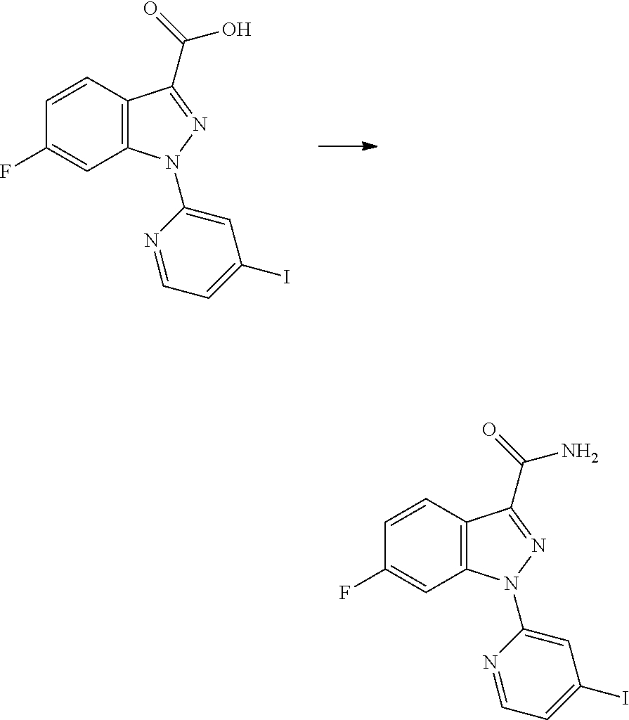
C12=C(C=CC(F)=C1)C(C(N)=O)=NN2C1=CC(I)=CC=N1.C12=C(C=CC(F)=C1)C(C(O)=O)=NN2C1=CC(I)=CC=N1
